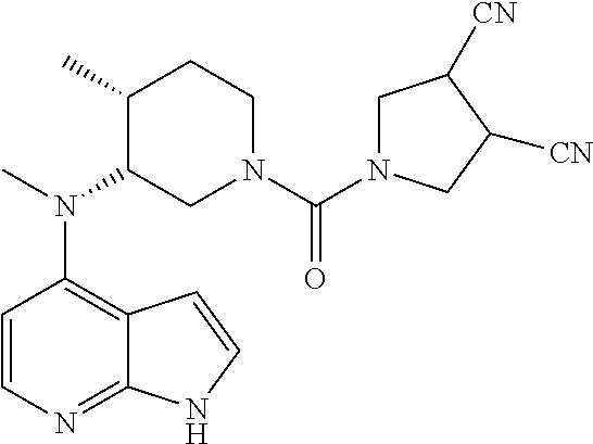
C12=C(N(C)C3CN(C(=O)N4CC([CN])C([CN])C4)CCC3C)C=CN=C1NC=C2
